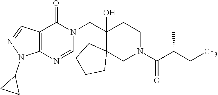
C(C1(O)CCN(C(C(C[CF3])C)=O)CC12CCCC2)N1C(=O)C2=C(N=C1)N(C1CC1)N=C2
